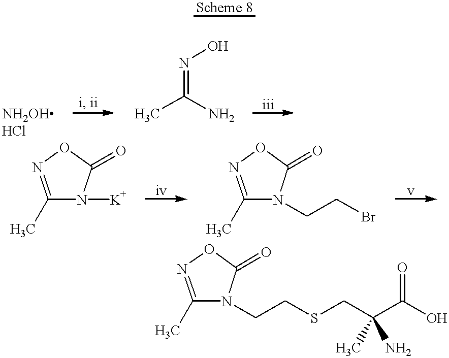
N(=C(C)N)O.C1(C)=NOC(=O)N1[K].C1(C)=NOC(=O)N1CCBr.C1(C)=NOC(=O)N1CCSCC(C(O)=O)(C)N
